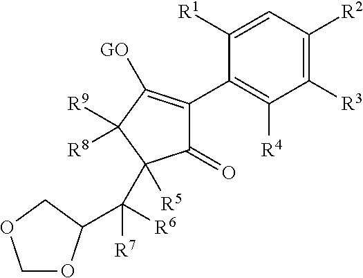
C1([R3])=C([R2])C=C([R1])C(C2=C([GO])C([R9])([R8])C([R5])(C(C3OCOC3)([R6])[R7])C2=O)=C1[R4]
